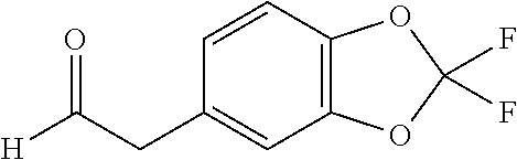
C1=CC2=C(C=C1CC([H])=O)OC(F)(F)O2
